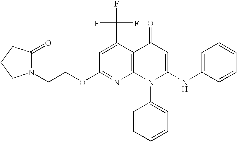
C12=C(C(C(F)(F)F)=CC(OCCN3C(=O)CCC3)=N1)C(=O)C=C(NC1=CC=CC=C1)N2C1=CC=CC=C1
